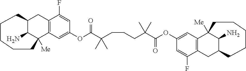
C12C(N)C([Me])(C3=C(C1)C(F)=CC(OC(C(CCCC(C(OC1=CC4=C(CC5C(N)C4([Me])CCCCC5)C(F)=C1)=O)(C)C)(C)C)=O)=C3)CCCCC2
